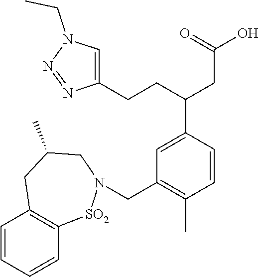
C1=CC=CC2=C1CC(C)CN(CC1=C(C)C=CC(C(CCC3=CN(CC)N=N3)CC(O)=O)=C1)[SO2]2
